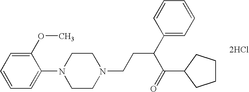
C1=CC=C(N2CCN(CCC(C3=CC=CC=C3)C(=O)C3CCCC3)CC2)C(OC)=C1.[2HCl]
